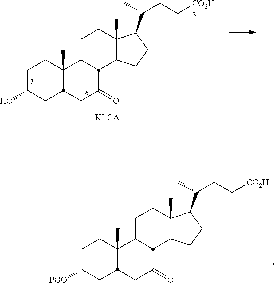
C1C(O)CC2C(C)(C1)C1CCC3(C)C(CCC3C(C)CC[CO2H])C1C(=O)C2.C1C([PGO])CC2C(C)(C1)C1CCC3(C)C(CCC3C(C)CC[CO2H])C1C(=O)C2
